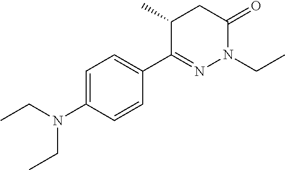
CCN(CC)C1=CC=C(C2=NN(CC)C(=O)CC2C)C=C1
